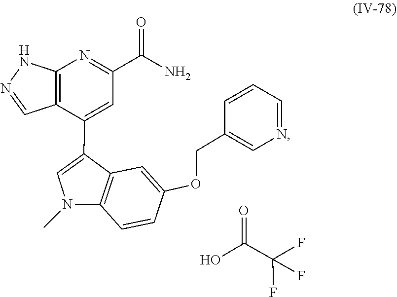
C1(COC2=CC3=C(C=C2)N(C)C=C3C2=CC(C(=O)N)=NC3=C2C=NN3)=CN=CC=C1.OC(C(F)(F)F)=O
